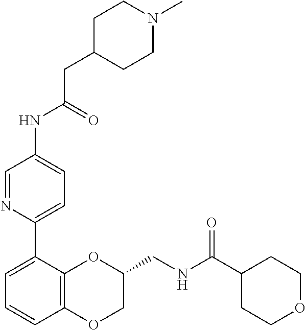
C12=C(OCC(CNC(C3CCOCC3)=O)O1)C=CC=C2C1=CC=C(NC(CC2CCN(C)CC2)=O)C=N1
